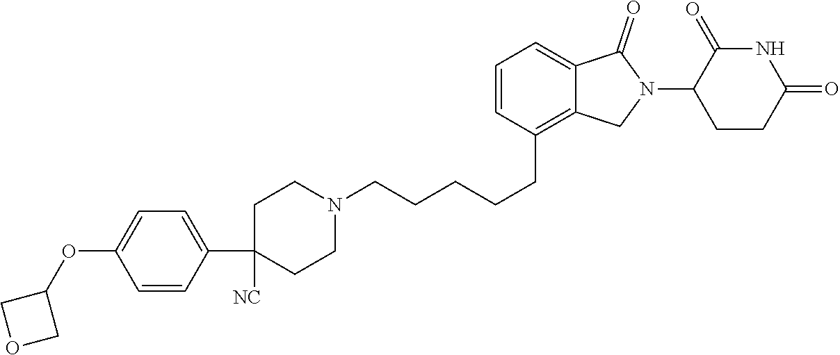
N1(CCCCCC2=C3C(=CC=C2)C(=O)N(C2CCC(=O)NC2=O)C3)CCC(C2=CC=C(OC3COC3)C=C2)([NC])CC1
